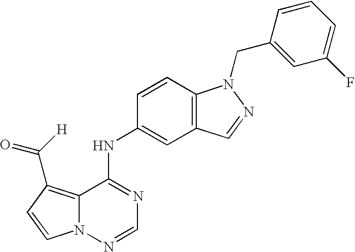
C12=C(C([H])=O)C=CN1N=CN=C2NC1=CC2=C(C=C1)N(CC1=CC(F)=CC=C1)N=C2
